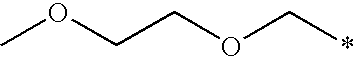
COCCOC*
